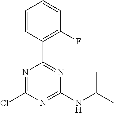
N1=C(Cl)N=C(NC(C)C)N=C1C1=C(F)C=CC=C1
